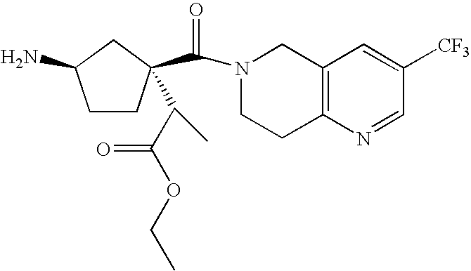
C1CC(C(N2CCC3=C(C2)C=C([CF3])C=N3)=O)(C(C(OCC)=O)C)CC1N
